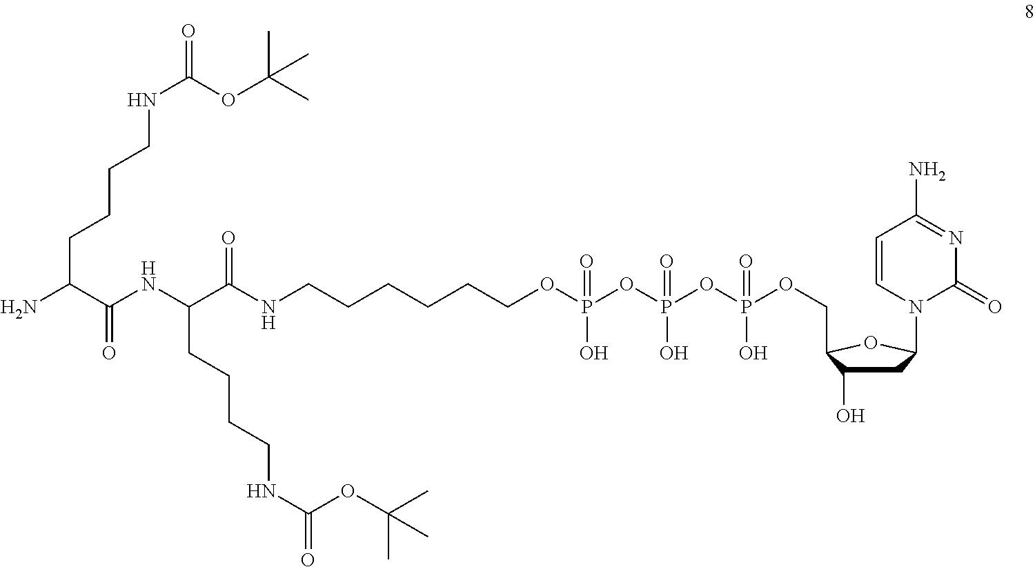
NC(C(NC(C(NCCCCCCOP(OP(OP(OCC1C(O)CC(N2C(=O)N=C(N)C=C2)O1)(O)=O)(O)=O)(O)=O)=O)CCCCNC(=O)OC(C)(C)C)=O)CCCCNC(=O)OC(C)(C)C
